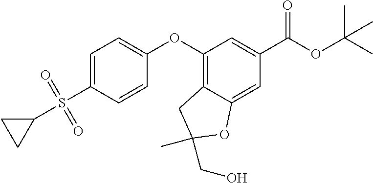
C1=C(S(=O)(=O)C2CC2)C=CC(OC2=C3C(=CC(C(OC(C)(C)C)=O)=C2)OC(CO)(C)C3)=C1
